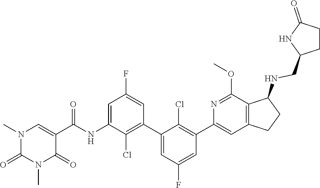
N1(C)C(=O)N(C)C=C(C(NC2=CC(F)=CC(C3=CC(F)=CC(C4=CC5=C(C(NCC6CCC(=O)N6)CC5)C(OC)=N4)=C3Cl)=C2Cl)=O)C1=O
